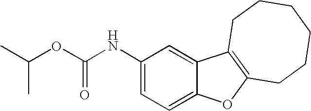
C1(NC(OC(C)C)=O)=CC=C2C(=C1)C1=C(O2)CCCCCC1
